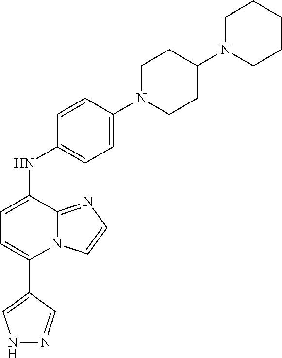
N12C(=NC=C1)C(NC1=CC=C(N3CCC(N4CCCCC4)CC3)C=C1)=CC=C2C1=CNN=C1
